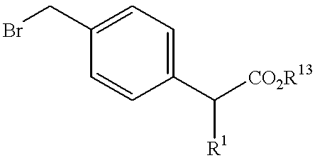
C1(C([CO2R13])[R1])=CC=C(CBr)C=C1
